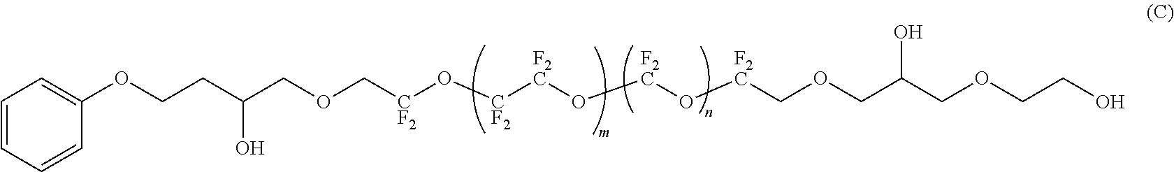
C1=CC=CC(OCCC(COC[CF2]O[CF2][F2C]O[F2C]O[F2C]COCC(COCCO)O)O)=C1
